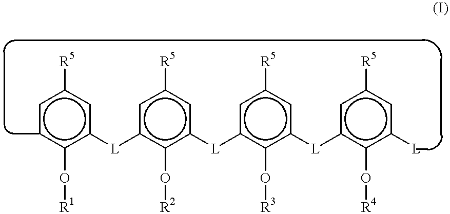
c1cc(O[R1])c([L]c2cc([R5])cc([L]c3cc([R5])cc([L]c4cc([R5])cc([L])c4O[R4])c3O[R3])c2O[R2])cc1[R5]
